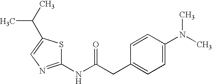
N(C(CC1=CC=C(N(C)C)C=C1)=O)C1=NC=C(C(C)C)S1
